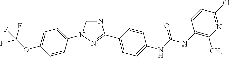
C1=CC(N2C=NC(C3=CC=C(NC(NC4=C(C)N=C(Cl)C=C4)=O)C=C3)=N2)=CC=C1OC(F)(F)F
